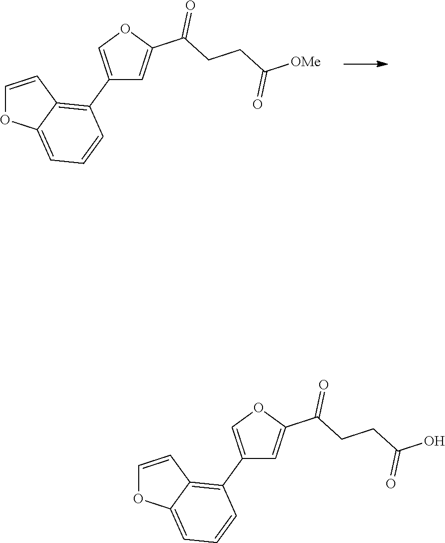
C1=CC2=C(C3=COC(C(=O)CCC(=O)[OMe])=C3)C=CC=C2O1.C1=CC2=C(C3=COC(C(=O)CCC(=O)O)=C3)C=CC=C2O1
